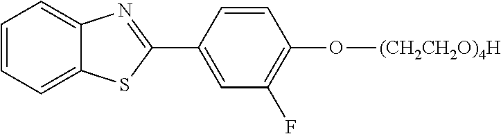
C1=CC=C2C(=C1)N=C(C1=CC(F)=C(O[(CH2CH2O)4H])C=C1)S2
